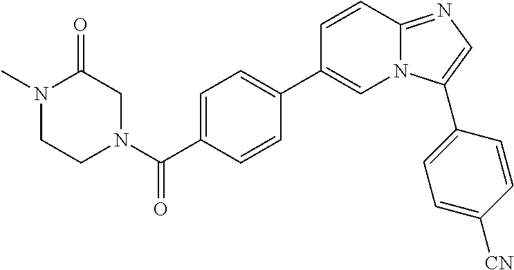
N1(C(C2=CC=C(C3=CN4C(=NC=C4C4=CC=C([CN])C=C4)C=C3)C=C2)=O)CC(=O)N(C)CC1
